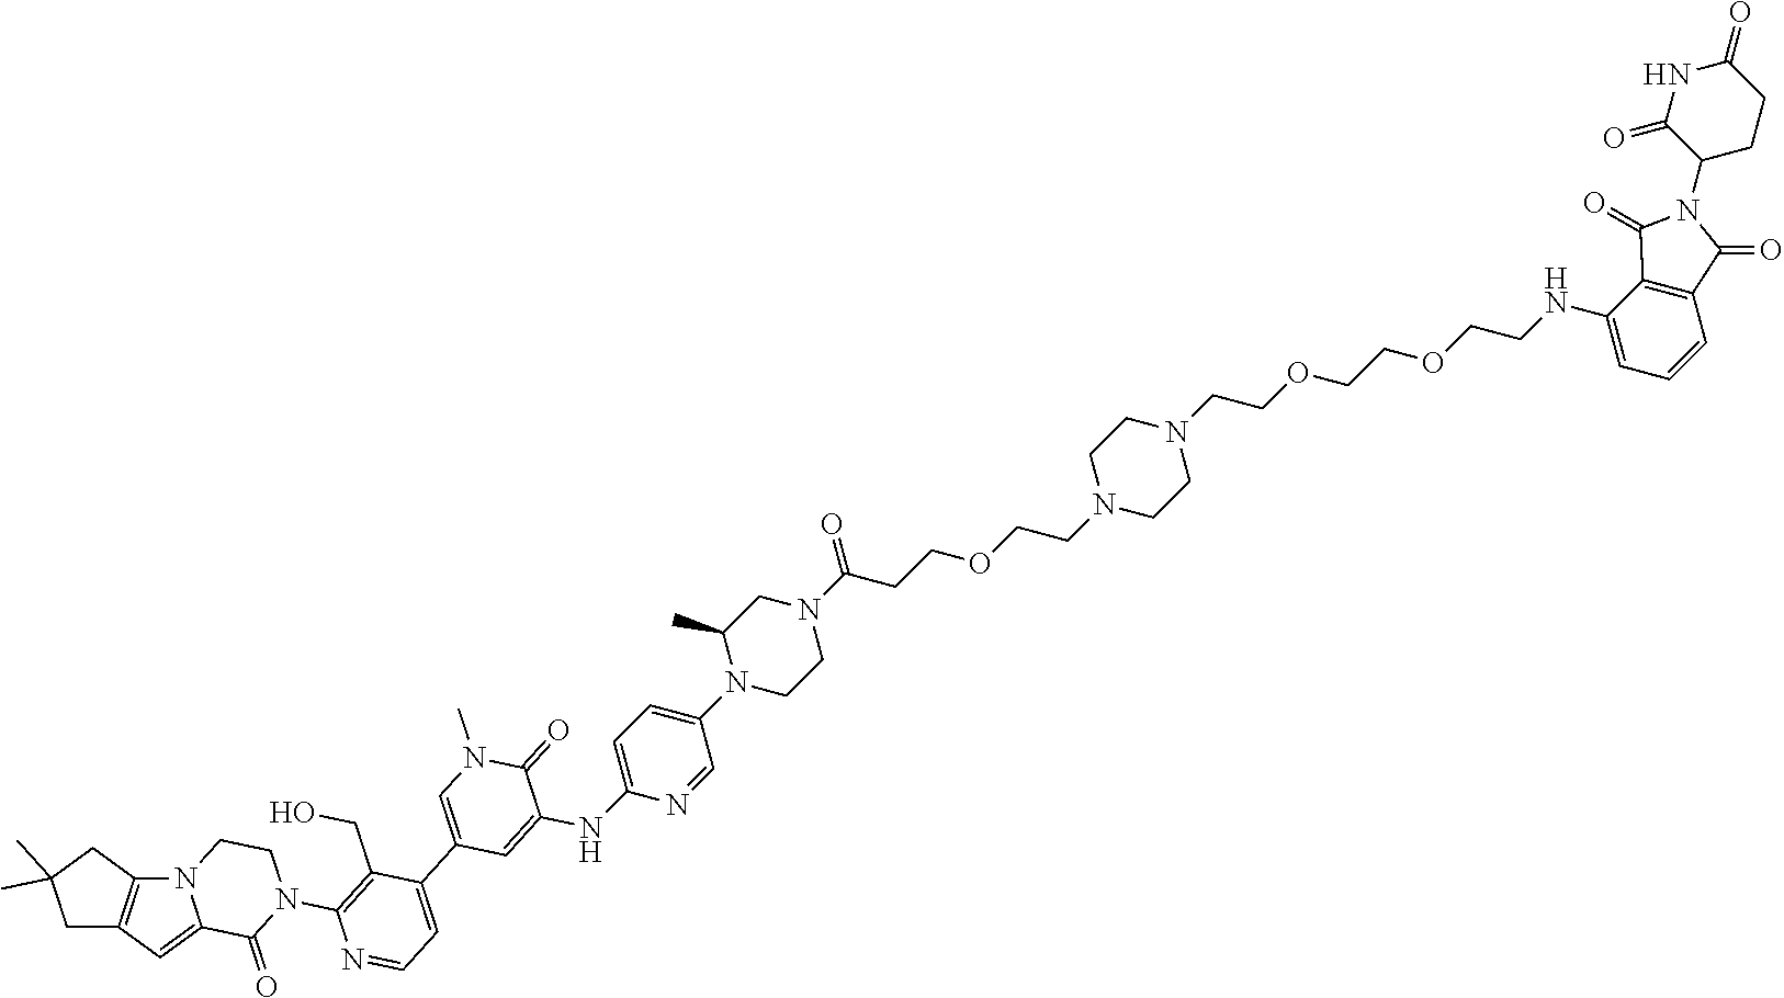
C1=C2C(=O)N(C3=C(CO)C(C4=CN(C)C(=O)C(NC5=CC=C(N6CCN(C(=O)CCOCCN7CCN(CCOCCOCCNC8=CC=CC9=C8C(=O)N(C8C(=O)NC(=O)CC8)C9=O)CC7)CC6C)C=N5)=C4)=CC=N3)CCN2C2=C1CC(C)(C)C2
